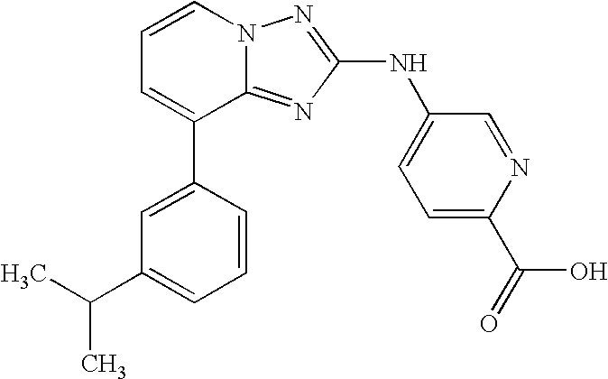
C1=CN2C(=NC(NC3=CC=C(C(=O)O)N=C3)=N2)C(C2=CC(C(C)C)=CC=C2)=C1
